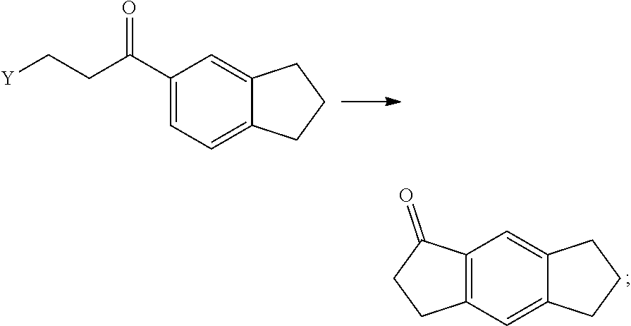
C1(C(CC[Y])=O)=CC=C2C(=C1)CCC2.C12=C(C=C3C(=C1)CCC3)CCC2=O
